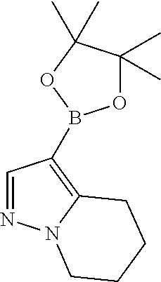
C1=NN2C(=C1B1OC(C)(C)C(C)(C)O1)CCCC2
